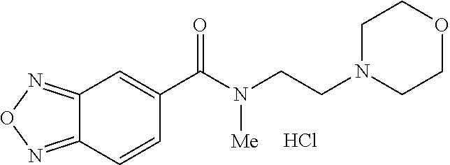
N([Me])(C(=O)C1=CC2=NON=C2C=C1)CCN1CCOCC1.Cl
